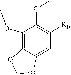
C1(OC)=C2C(=CC([R1])=C1OC)OCO2
